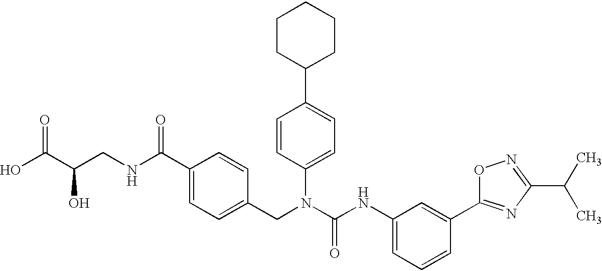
OC(C(CNC(C1=CC=C(CN(C(NC2=CC=CC(C3=NC(C(C)C)=NO3)=C2)=O)C2=CC=C(C3CCCCC3)C=C2)C=C1)=O)O)=O
